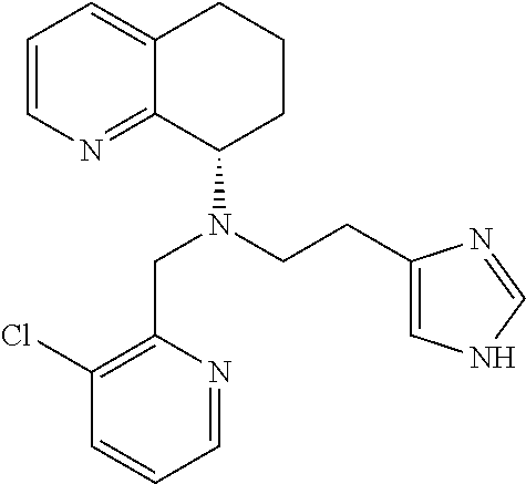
C1=CN=C2C(=C1)CCCC2N(CCC1=CNC=N1)CC1=C(Cl)C=CC=N1
